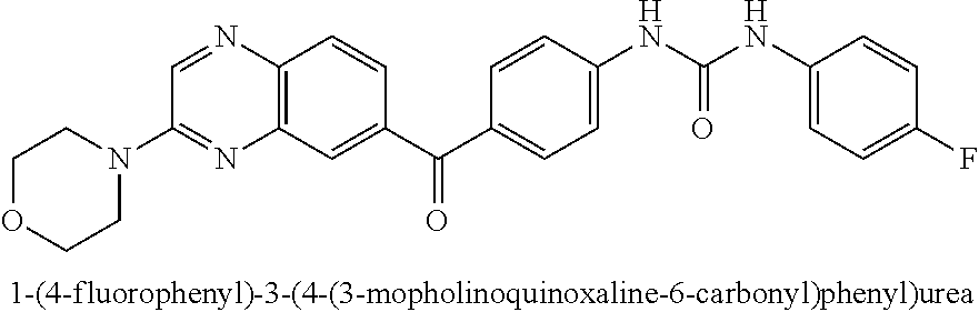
C1OCCN(C2=NC3=C(N=C2)C=CC(C(C2=CC=C(NC(NC4=CC=C(F)C=C4)=O)C=C2)=O)=C3)C1
